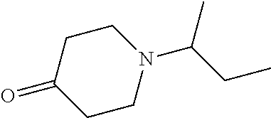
C1CN(C(CC)C)CCC1=O
